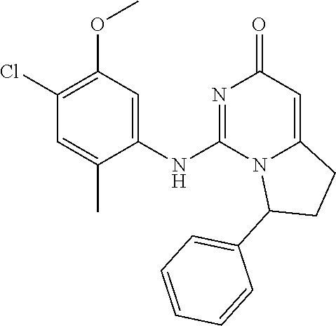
C1(NC2=NC(=O)C=C3N2C(C2=CC=CC=C2)CC3)=CC(OC)=C(Cl)C=C1C
